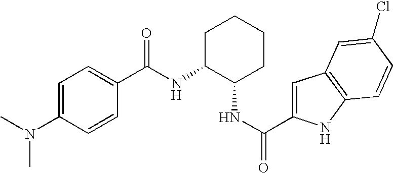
C1(C(NC2C(NC(=O)C3=CC4=C(N3)C=CC(Cl)=C4)CCCC2)=O)=CC=C(N(C)C)C=C1
